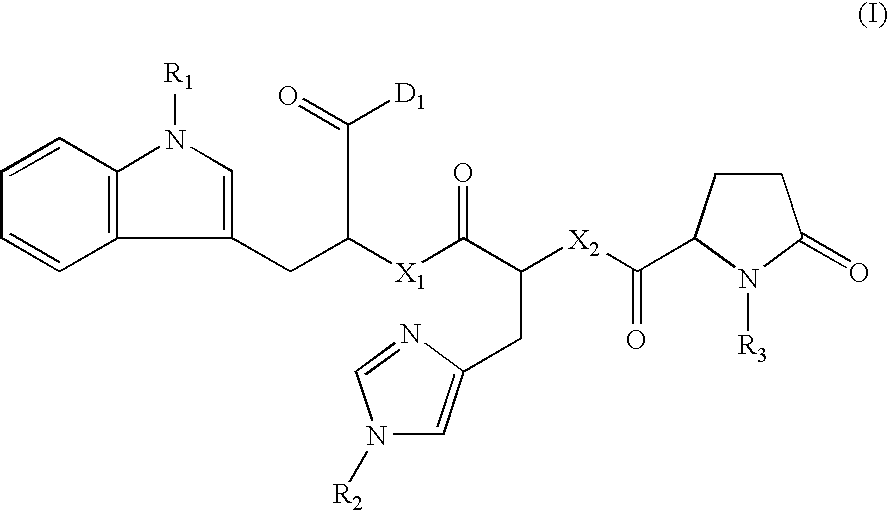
C1=CC2=C(C=C1)C(CC([X1]C(C([X2]C(=O)C1CCC(=O)N1[R3])CC1=CN([R2])C=N1)=O)C(=O)[D1])=CN2[R1]
